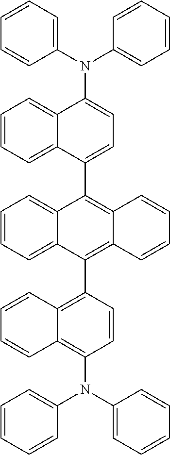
C1=CC=C(N(C2=CC=CC=C2)C2=CC=C(C3=C4C(=C(C5=C6C(=C(N(C7=CC=CC=C7)C7=CC=CC=C7)C=C5)C=CC=C6)C5=CC=CC=C35)C=CC=C4)C3=CC=CC=C23)C=C1
